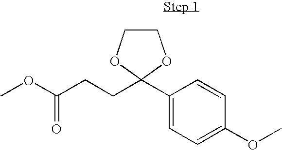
C1(C2(CCC(OC)=O)OCCO2)=CC=C(OC)C=C1
